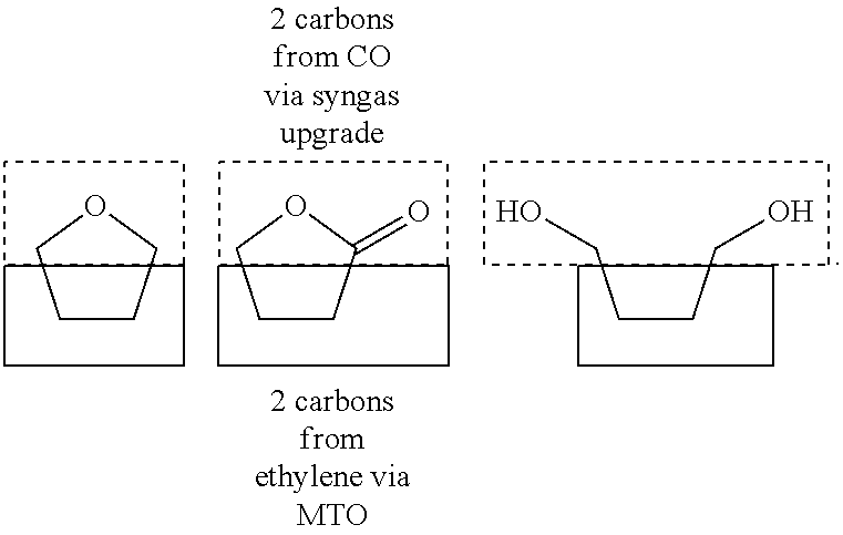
C1CCOC1.C1CC(=O)OC1.C(CCO)CO
